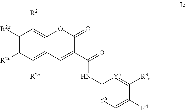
C1([R2a])=C([R2b])C([R2c])=C2C(=C1[R2])OC(=O)C(C(=O)NC1=[Y6]C=C([R4])C([R3])=[Y5]1)=C2
